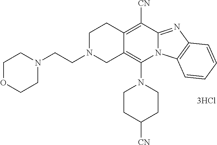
[3HCl].C1CC([CN])CCN1C1=C2C(=C([CN])C3=NC4=C(N13)C=CC=C4)CCN(CCN1CCOCC1)C2
